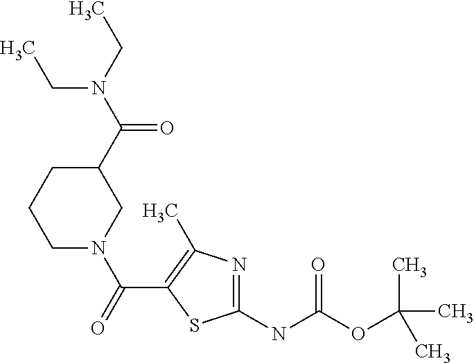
C1CCN(C(=O)C2=C(C)N=C(NC(OC(C)(C)C)=O)S2)CC1C(N(CC)CC)=O
